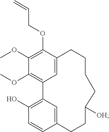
C1(OC)=C(OCC=C)C2=CC(=C1OC)C1=C(O)C=CC(=C1)CCC([OH])CCCC2
